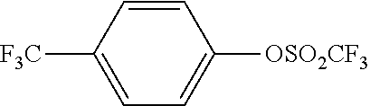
C1=CC([F3C])=CC=C1[OSO2CF3]
